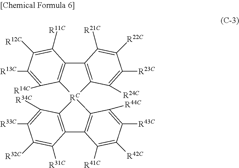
C12=C([RC]3(C4=C1C([R41C])=C([R42C])C([R43C])=C4[R44C])C1=C(C4=C3C([R14C])=C([R13C])C([R12C])=C4[R11C])C([R21C])=C([R22C])C([R23C])=C1[R24C])C([R34C])=C([R33C])C([R32C])=C2[R31C]
